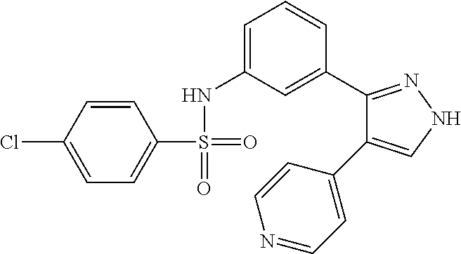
C1=CC(Cl)=CC=C1S(=O)(=O)NC1=CC=CC(C2=NNC=C2C2=CC=NC=C2)=C1
